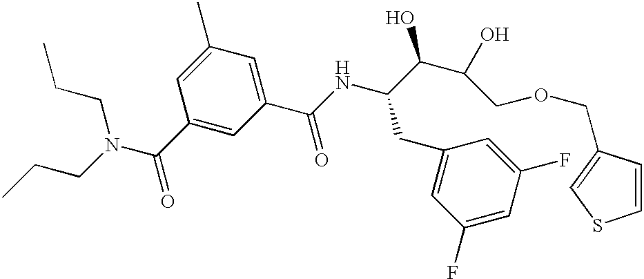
CCCN(C(C1=CC(C(NC(C(C(O)COCC2=CSC=C2)O)CC2=CC(F)=CC(F)=C2)=O)=CC(C)=C1)=O)CCC
